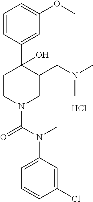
C1=CC(C2(O)CCN(C(N(C3=CC=CC(Cl)=C3)C)=O)CC2CN(C)C)=CC(OC)=C1.Cl
